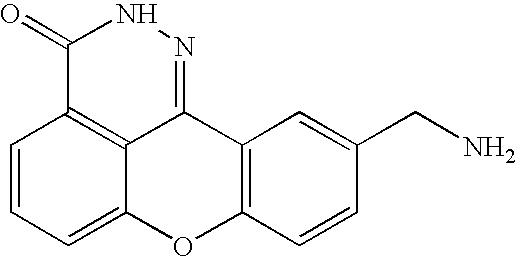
C1=CC=C2C3=C1C(=O)NN=C3C1=C(O2)C=CC(CN)=C1
